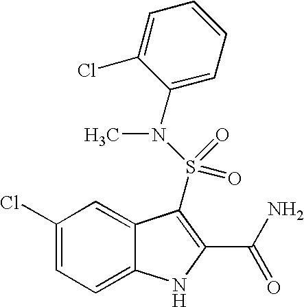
C1(Cl)=CC=C2C(=C1)C(S(N(C1=CC=CC=C1Cl)C)(=O)=O)=C(C(N)=O)N2
